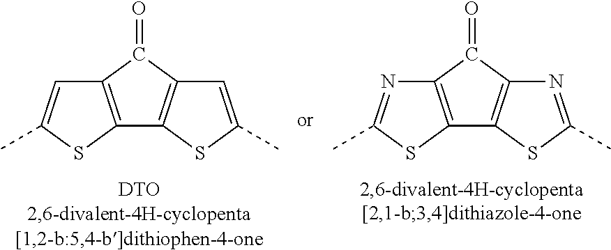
C12=C(C(=O)C3=C1SC(C)=C3)C=C(C)S2.C12=C(C(=O)C3=C1SC(C)=N3)N=C(C)S2
